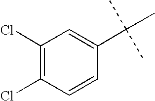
C1(Cl)=C(Cl)C=CC(C(C)(C)C)=C1
